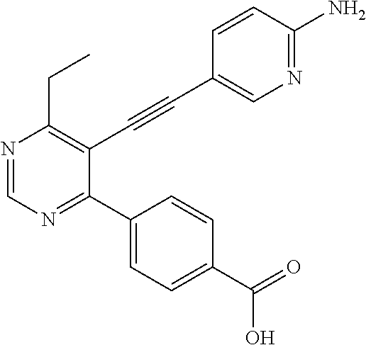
N1=C(N)C=CC(C#CC2=C(CC)N=CN=C2C2=CC=C(C(=O)O)C=C2)=C1
